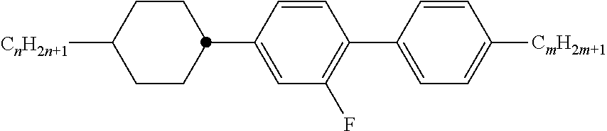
C1CC(C2=CC(F)=C(C3=CC=C([CmH2m+1])C=C3)C=C2)CCC1[CnH2n+1]
